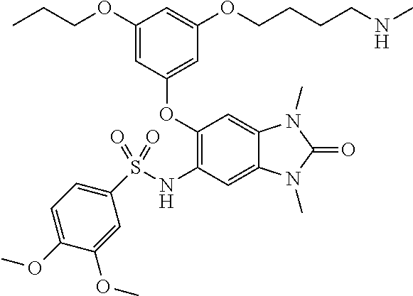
C1(OCCC)=CC(OC2=C(NS(C3=CC=C(OC)C(OC)=C3)(=O)=O)C=C3C(=C2)N(C)C(=O)N3C)=CC(OCCCCNC)=C1
